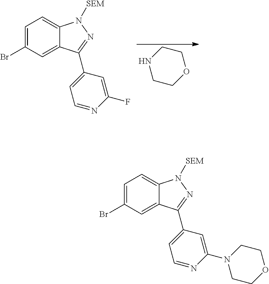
C1COCCN1.C1=C(Br)C=C2C(=C1)N([SEM])N=C2C1=CC=NC(F)=C1.C1=C(Br)C=C2C(=C1)N([SEM])N=C2C1=CC=NC(N2CCOCC2)=C1
